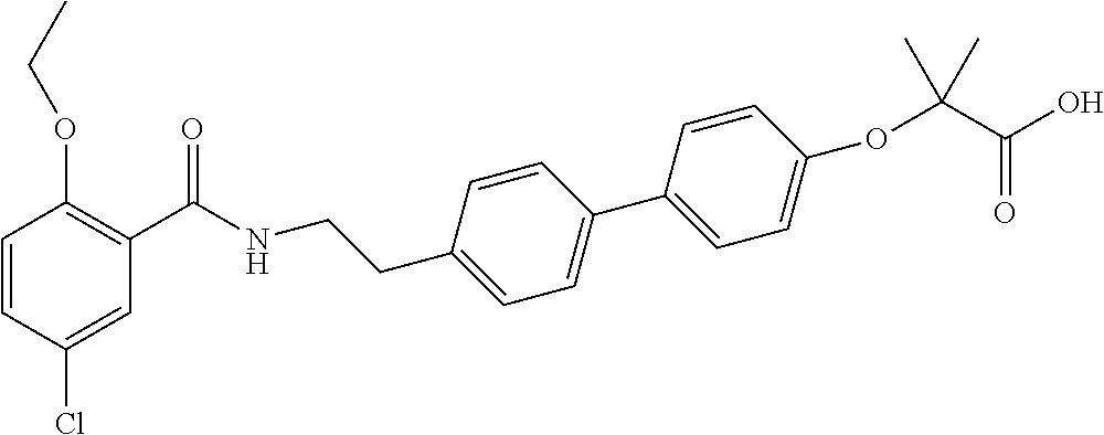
C1=CC(Cl)=CC(C(NCCC2=CC=C(C3=CC=C(OC(C(O)=O)(C)C)C=C3)C=C2)=O)=C1OCC
